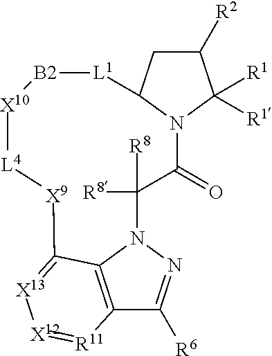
C12=C3N(N=C1[R6])C([R8])([R8])C(=O)N1C(CC([R2])C1([R1])[R1])[L1][B2][X10][L4][X9]C3=[X13][X12]=[R11]2
